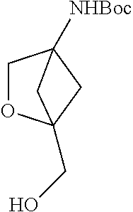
C1OC2(CO)CC1([NHBoc])C2
